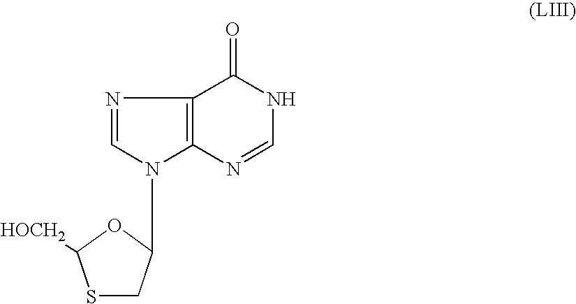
S1CC(N2C3=C(N=C2)C(=O)NC=N3)OC1[HOCH2]
